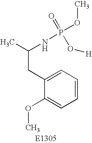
CC(NP(OC)(O[H])=O)CC1=CC=CC=C1OC
